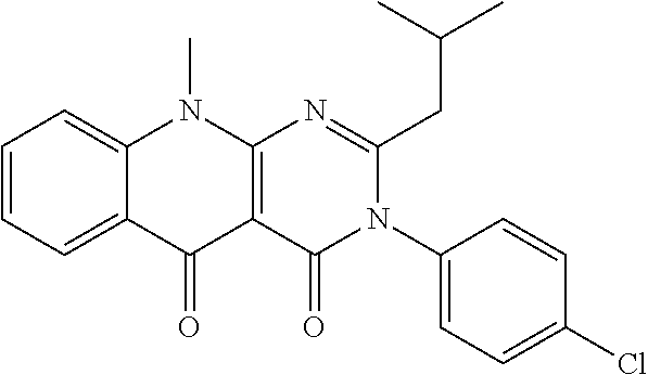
C1=CC=C2C(=C1)N(C)C1=C(C2=O)C(=O)N(C2=CC=C(Cl)C=C2)C(CC(C)C)=N1
